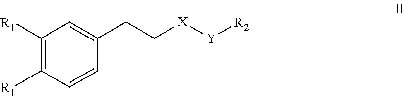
C1([R1])=C([R1])C=CC(CC[X][Y][R2])=C1
